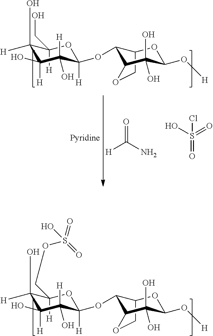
C1(CO)([H])C(O)([H])C(O)([H])C(O)([H])C([H])(OC2C3COC2C(O)(O)C(O[H])O3)O1.[Pyridine].O=C(N)[H].O=S(=O)(O)Cl.C1(COS(=O)(=O)O)([H])C(O)([H])C(O)([H])C(O)([H])C([H])(OC2C3COC2C(O)(O)C(O[H])O3)O1
